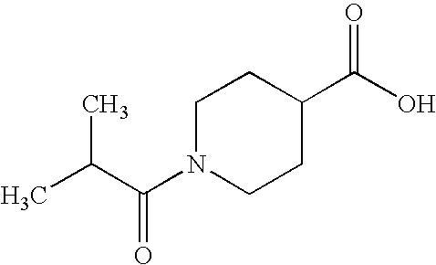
CC(C(N1CCC(C(O)=O)CC1)=O)C
